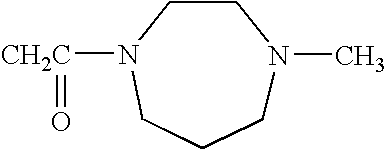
N1([CH2C]=O)CCCN(C)CC1
